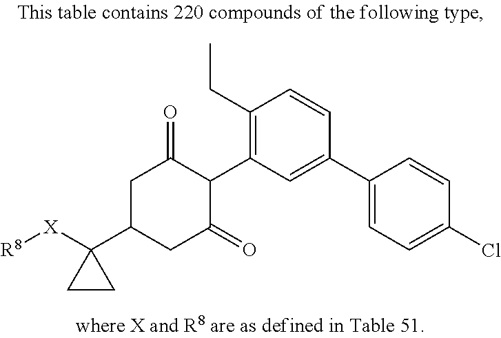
C1([X][R8])(C2CC(=O)C(C3=C(CC)C=CC(C4=CC=C(Cl)C=C4)=C3)C(=O)C2)CC1
